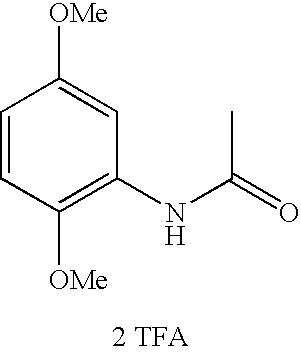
N(C(=O)C)C1=C([OMe])C=CC([OMe])=C1.[2 TFA]
